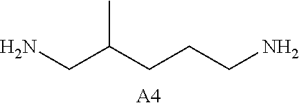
[A4].NCC(CCCN)C
